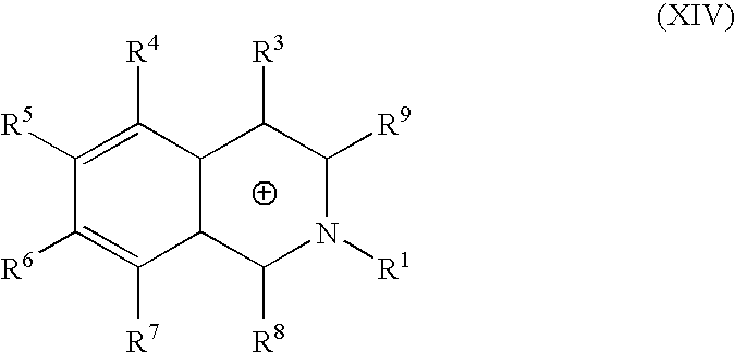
C1([R5])=C([R4])C2C(C([R7])=C1[R6])C([R8])N([R1])C([R9])C2[R3]
